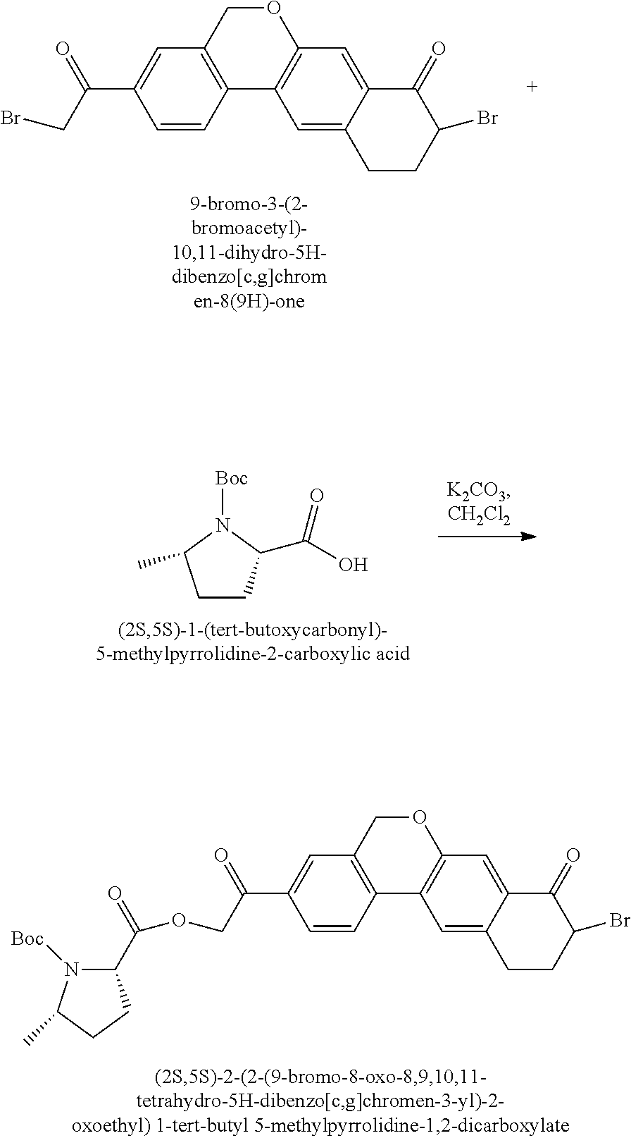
C12=C(COC3=C1C=C1C(=C3)C(=O)C(Br)CC1)C=C(C(CBr)=O)C=C2.C1CC(C(O)=O)N([Boc])C1C.C12=C(COC3=C1C=C1C(=C3)C(=O)C(Br)CC1)C=C(C(=O)COC(C1N([Boc])C(C)CC1)=O)C=C2
